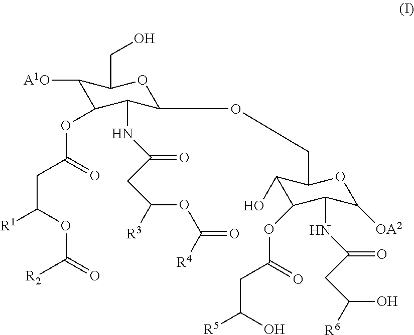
C1([A1O])C(OC(CC([R1])OC(=O)[R2])=O)C(NC(CC(OC([R4])=O)[R3])=O)C(OCC2C(O)C(OC(CC([R5])O)=O)C(NC(CC([R6])O)=O)C([OA2])O2)OC1CO
